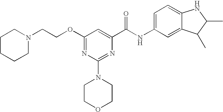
C1CCCN(CCOC2=NC(N3CCOCC3)=NC(C(NC3=CC=C4C(=C3)C(C)C(C)N4)=O)=C2)C1
